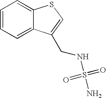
C1=CC=C2C(=C1)SC=C2CNS(=O)(=O)N
